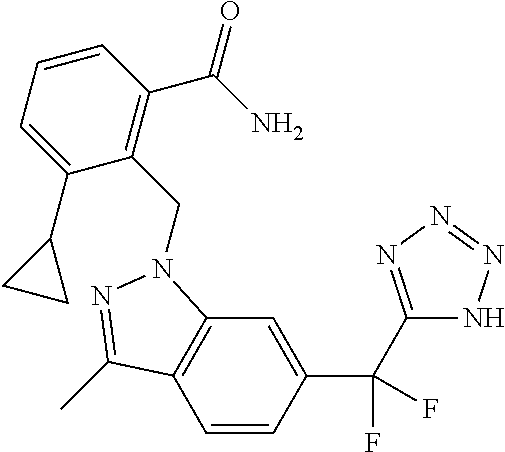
C1=CC(C(C2=NN=NN2)(F)F)=CC2=C1C(C)=NN2CC1=C(C(N)=O)C=CC=C1C1CC1
